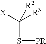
C(S[PR])([X])([R3])[R2]
